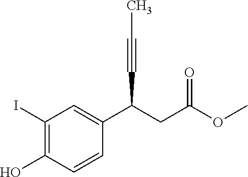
C1(I)=C(O)C=CC(C(C#CC)CC(=O)OC)=C1
